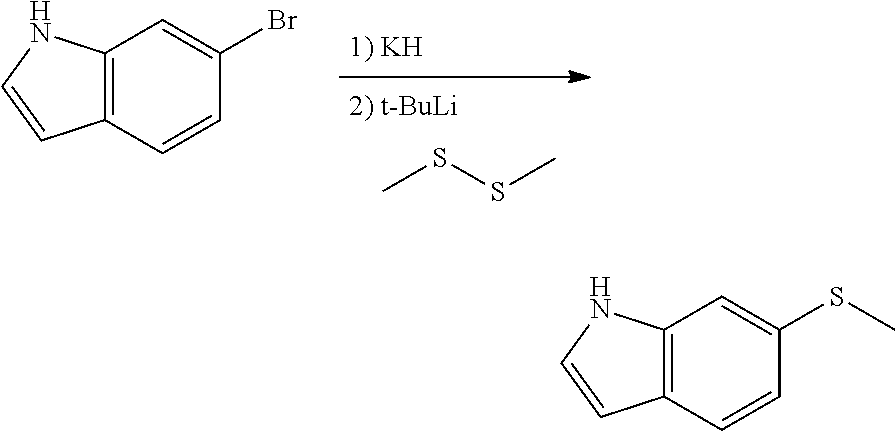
C12=C(C=CC(SC)=C1)C=CN2.CSSC.C12=C(C=CC(Br)=C1)C=CN2
